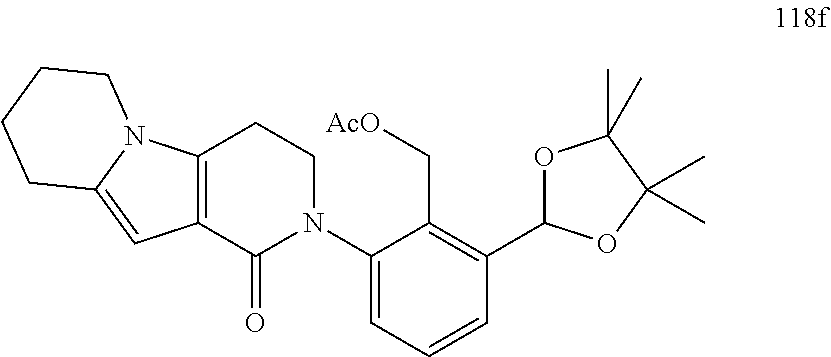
C12=C(C(=O)N(C3=CC=CC(C4OC(C)(C)C(C)(C)O4)=C3C[AcO])CC1)C=C1N2CCCC1
